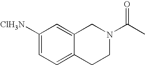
C1([ClH3N])=CC=C2C(=C1)CN(C(C)=O)CC2
